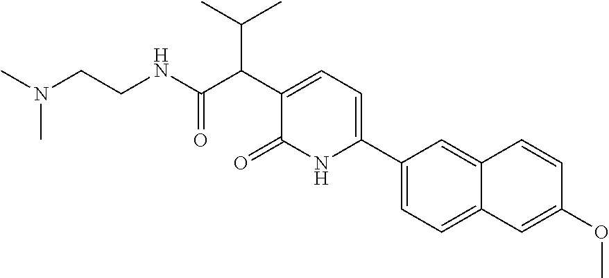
C1(C2=CC=C(C(C(C)C)C(NCCN(C)C)=O)C(=O)N2)=CC=C2C(=C1)C=CC(OC)=C2
